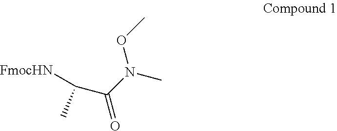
N(C)(C(=O)C([FmocHN])C)OC
